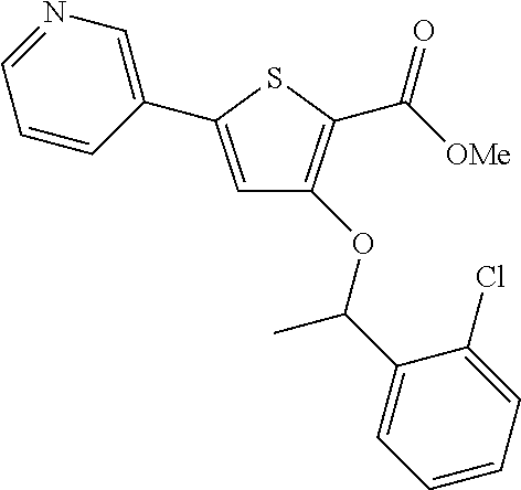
C1=C(C2=CN=CC=C2)SC(C([OMe])=O)=C1OC(C1=CC=CC=C1Cl)C
